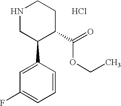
N1CC(C2=CC(F)=CC=C2)C(C(=O)OCC)CC1.Cl
